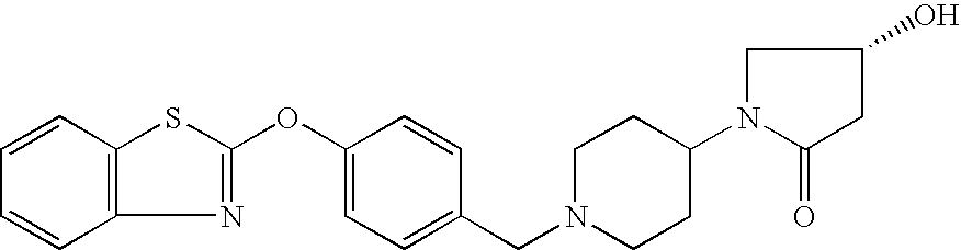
C12=C(C=CC=C1)SC(OC1=CC=C(CN3CCC(N4C(=O)CC(O)C4)CC3)C=C1)=N2
